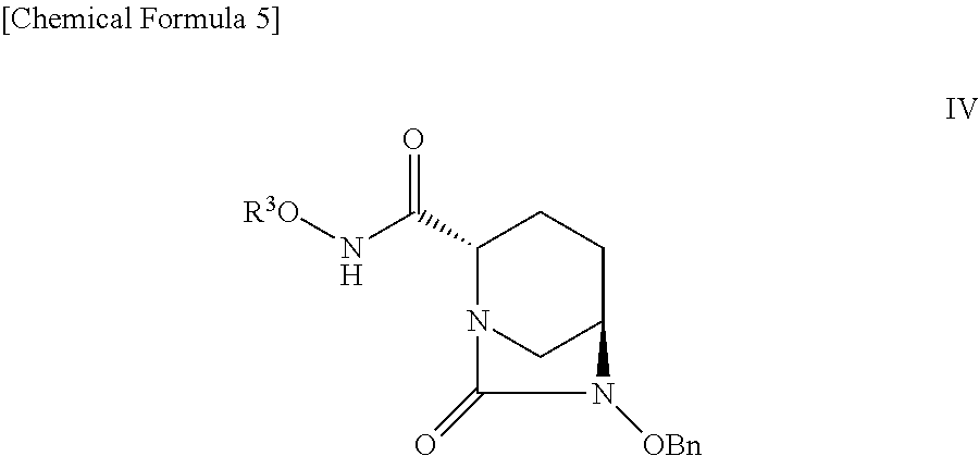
C1(C(N[R3O])=O)N2CC(CC1)N([OBn])C2=O
